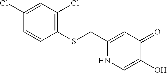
C1(CSC2=C(Cl)C=C(Cl)C=C2)=CC(=O)C(O)=CN1
